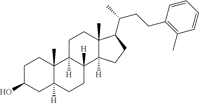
C1C(O)CC2([H])C(C)(C1)C1([H])C([H])(CC2)C2([H])C(C)(CC1)C(C(CCC1=C(C)C=CC=C1)C)CC2
